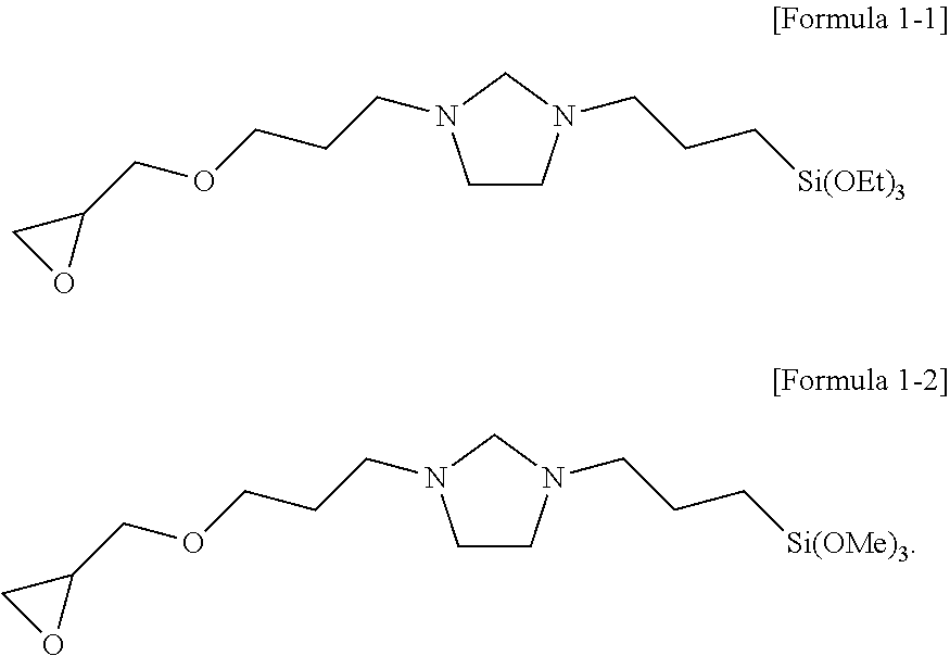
C1CN(CCC[Si(OEt)3])CN1CCCOCC1CO1.C1CN(CCC[Si(OMe)3])CN1CCCOCC1CO1
